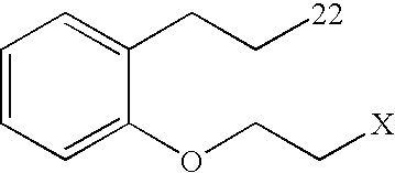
C1=CC=C(OCC[X])C(CC[22])=C1
